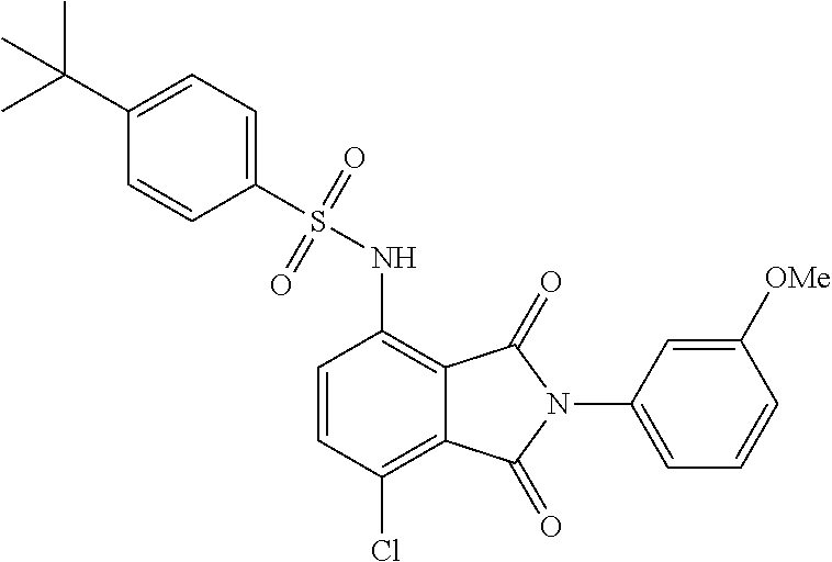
C1=CC(Cl)=C2C(=C1NS(C1=CC=C(C(C)(C)C)C=C1)(=O)=O)C(=O)N(C1=CC=CC([OMe])=C1)C2=O
